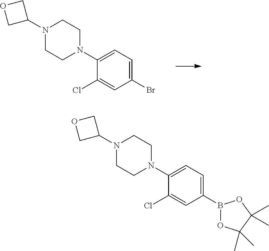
N1(C2COC2)CCN(C2=CC=C(Br)C=C2Cl)CC1.N1(C2COC2)CCN(C2=CC=C(B3OC(C)(C)C(C)(C)O3)C=C2Cl)CC1
